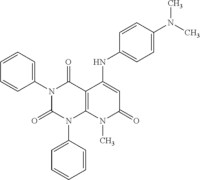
N1(C2=CC=CC=C2)C(=O)N(C2=CC=CC=C2)C2=C(C1=O)C(NC1=CC=C(N(C)C)C=C1)=CC(=O)N2C
